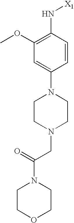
C1=C(N2CCN(CC(=O)N3CCOCC3)CC2)C=CC(N[X1])=C1OC
